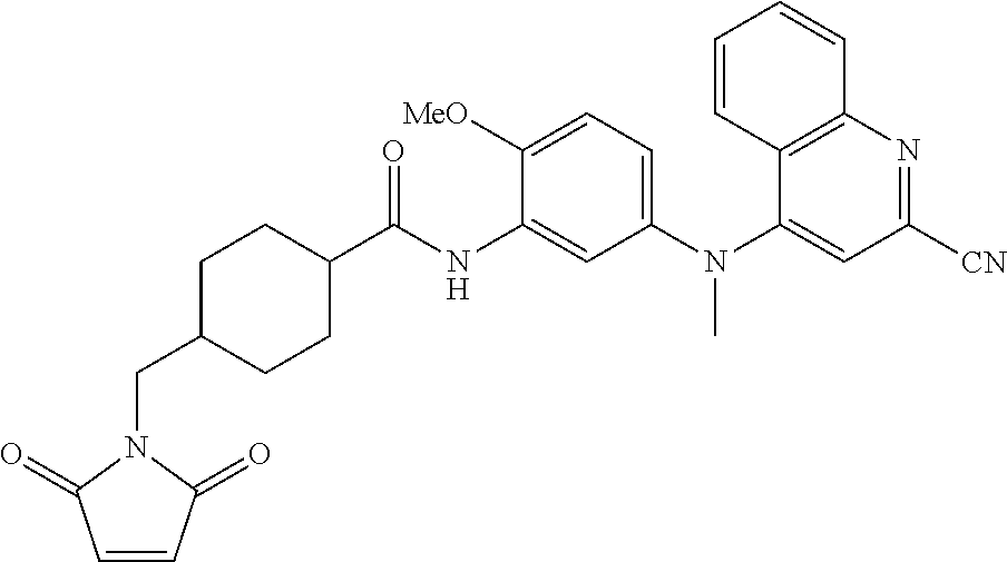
C1=CC(=O)N(CC2CCC(C(=O)NC3=CC(N(C4=CC([CN])=NC5=C4C=CC=C5)C)=CC=C3[MeO])CC2)C1=O
